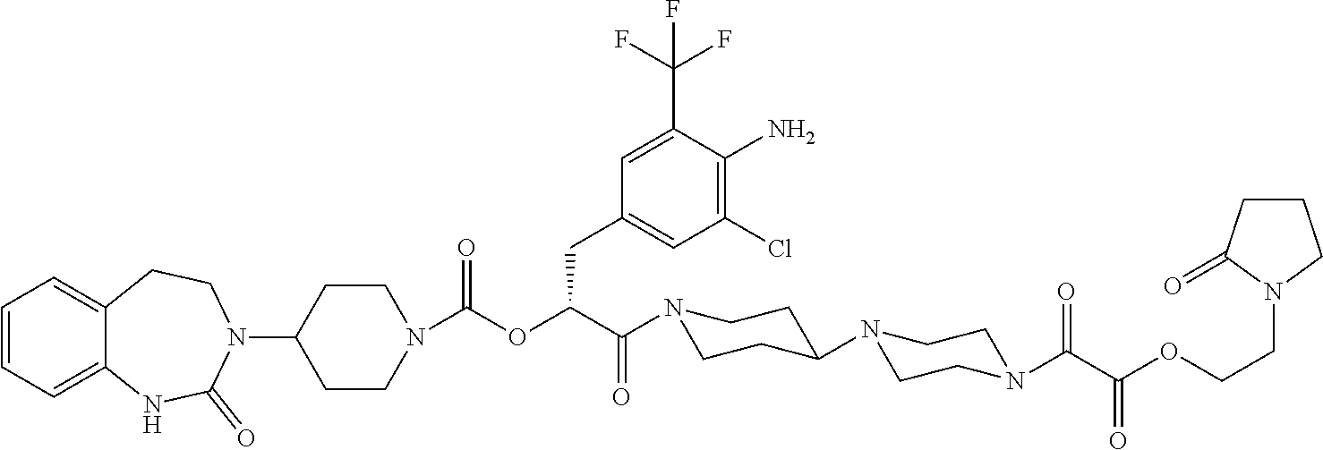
C1=CC=C2C(=C1)CCN(C1CCN(C(OC(C(=O)N3CCC(N4CCN(C(C(OCCN5CCCC5=O)=O)=O)CC4)CC3)CC3=CC(Cl)=C(N)C(C(F)(F)F)=C3)=O)CC1)C(=O)N2
